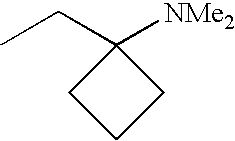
C1([NMe2])(CC)CCC1
